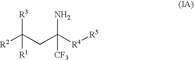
[R2]C(CC([R4][R5])([CF3])N)([R3])[R1]
